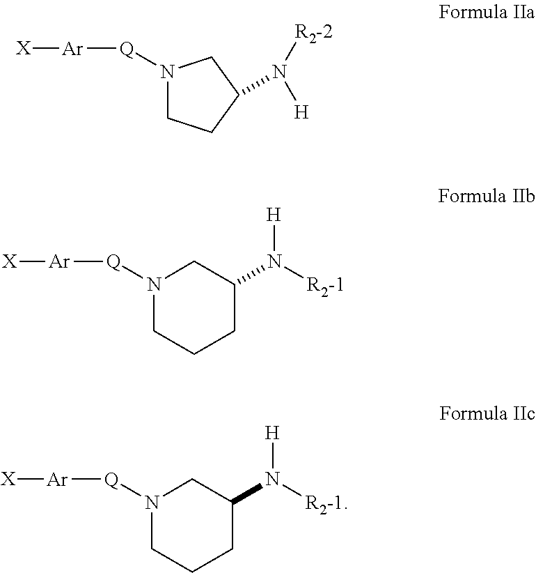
N1([Q][Ar][X])CCC(N([R2-2])[H])C1.N1([Q][Ar][X])CCCC(N([R2-1])[H])C1.N1([Q][Ar][X])CCCC(N([R2-1])[H])C1
